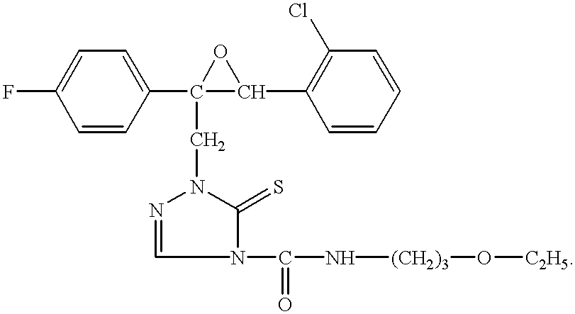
FC1=CC=C(C2(CN3N=CN(C(N[(CH2)3]O[C2H5])=O)C3=S)OC2C2=C(Cl)C=CC=C2)C=C1
